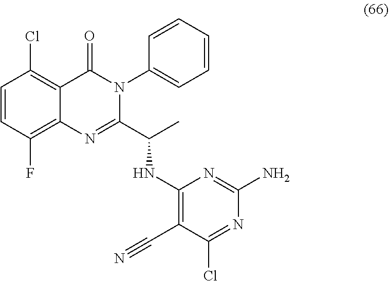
ClC1=C2C(=C(F)C=C1)N=C(C(NC1=C(C#N)C(Cl)=NC(N)=N1)C)N(C1=CC=CC=C1)C2=O
